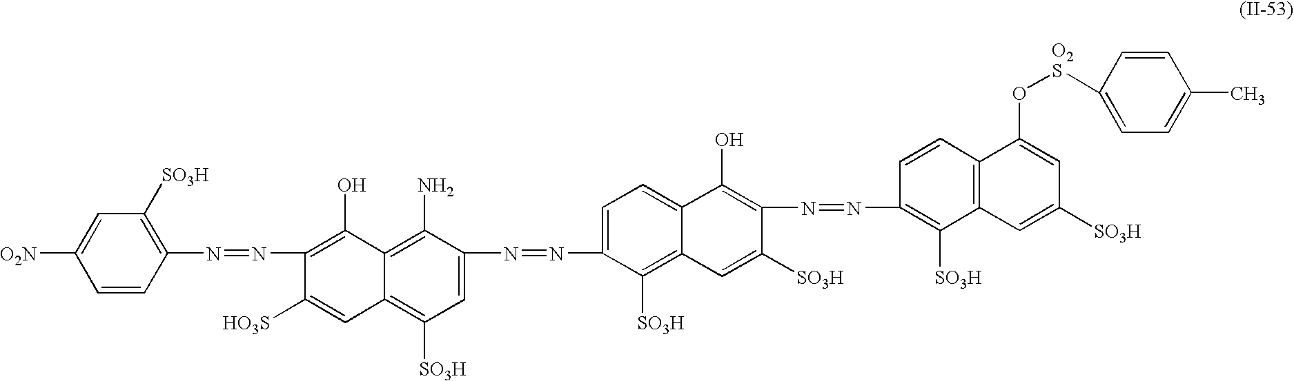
[O2N]C1=CC([SO3H])=C(N=NC2=C(O)C3=C(N)C(N=NC4=CC=C5C(=C4[SO3H])C=C([SO3H])C(N=NC4=C([SO3H])C6=C(C=C4)C(O[O2S]C4=CC=C(C)C=C4)=CC([SO3H])=C6)=C5O)=CC([SO3H])=C3C=C2[HO3S])C=C1
